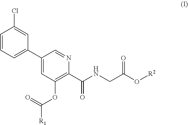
C1=CC=C(C2=CC(OC([R1])=O)=C(C(NCC(O[R2])=O)=O)N=C2)C=C1Cl
